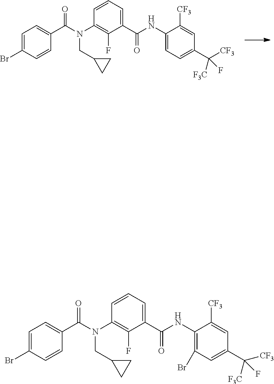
N(CC1CC1)(C1=C(F)C(C(=O)NC2=CC=C(C(F)([CF3])[F3C])C=C2[CF3])=CC=C1)C(C1=CC=C(Br)C=C1)=O.N(CC1CC1)(C1=C(F)C(C(=O)NC2=C(Br)C=C(C(F)([CF3])[F3C])C=C2[CF3])=CC=C1)C(C1=CC=C(Br)C=C1)=O
